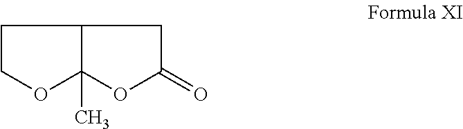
C1COC2(C)C1CC(=O)O2
